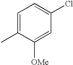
C1=C(C)C([OMe])=CC(Cl)=C1
